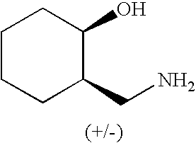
C1CCC(CN)C(O)C1
